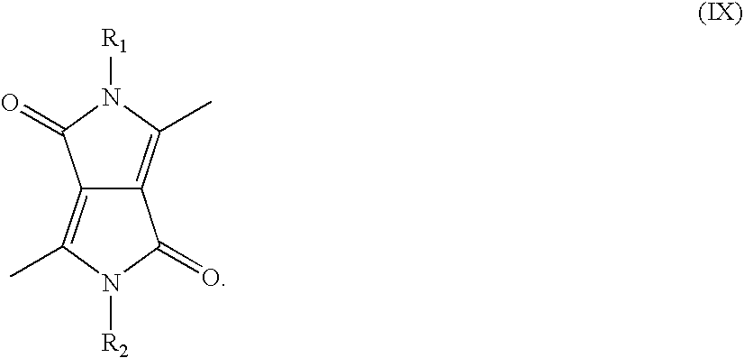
C12=C(C)N([R2])C(=O)C1=C(C)N([R1])C2=O
